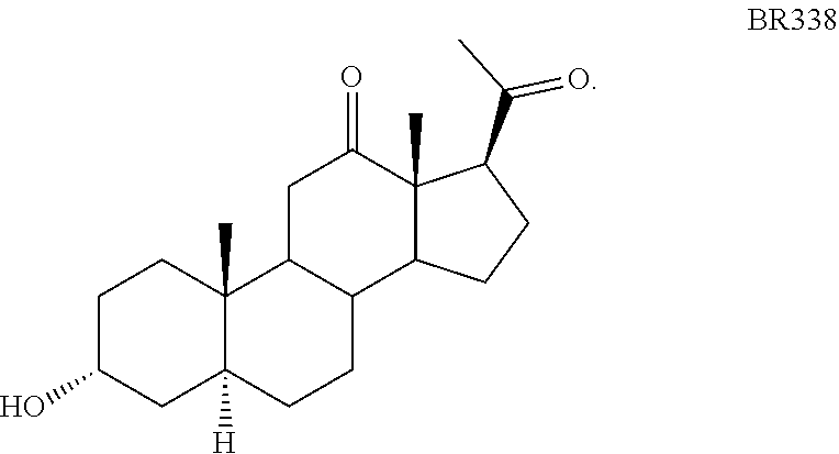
C1C2C(C3C(C)(C1=O)C(C(C)=O)CC3)CCC1([H])C2(C)CCC(O)C1
